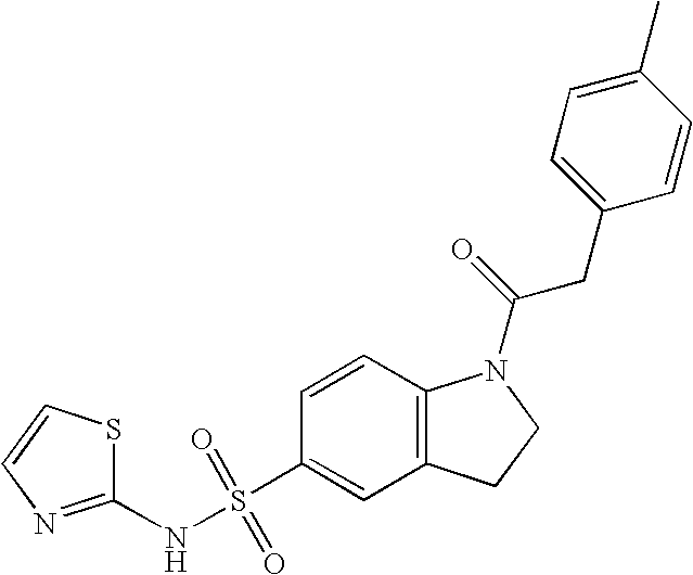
C1=CC2=C(C=C1S(NC1=NC=CS1)(=O)=O)CCN2C(=O)CC1=CC=C(C)C=C1
